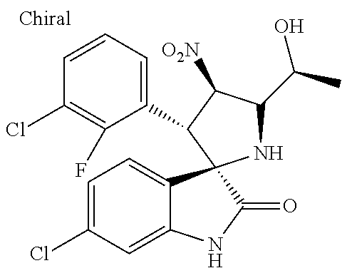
C1=CC=C(C2C([O2N])C(C(C)O)NC23C2=CC=C(Cl)C=C2NC3=O)C(F)=C1Cl
